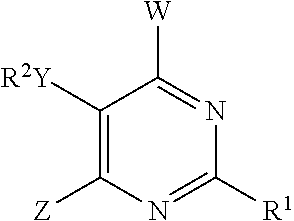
C1([R2Y])=C([Z])N=C([R1])N=C1[W]
